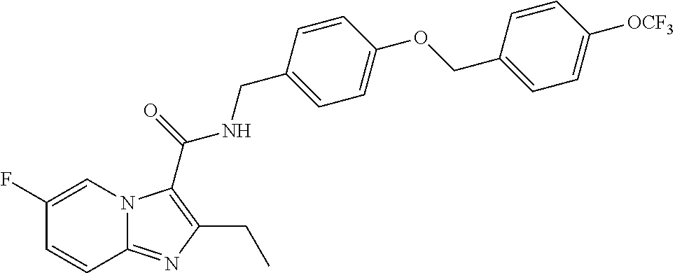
C1(F)=CN2C(=NC(CC)=C2C(=O)NCC2=CC=C(OCC3=CC=C([OCF3])C=C3)C=C2)C=C1
